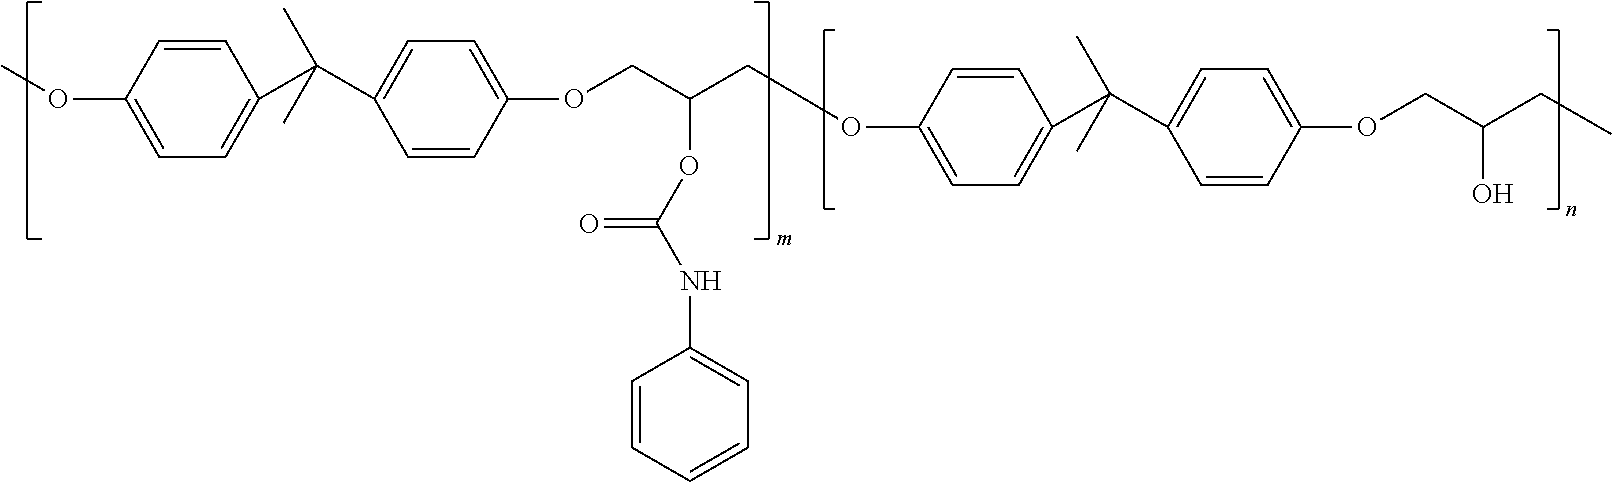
C1=CC(OC)=CC=C1C(C1=CC=C(OCC(COC2=CC=C(C(C3=CC=C(OCC(CC)O)C=C3)(C)C)C=C2)OC(NC2=CC=CC=C2)=O)C=C1)(C)C
